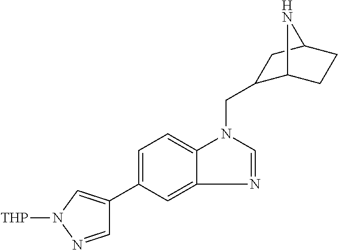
C1=C(C2=CN([THP])N=C2)C=C2C(=C1)N(CC1C3CCC(C1)N3)C=N2
